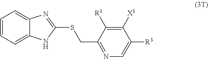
C12=CC=CC=C1N=C(SCC1=NC=C([R3])C([X1])=C1[R1])N2
